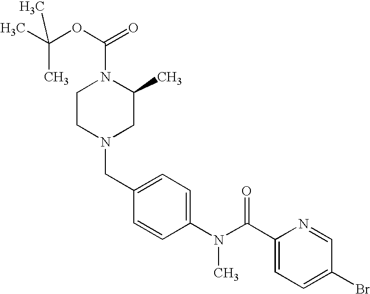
C1(CN2CC(C)N(C(OC(C)(C)C)=O)CC2)=CC=C(N(C(C2=CC=C(Br)C=N2)=O)C)C=C1
